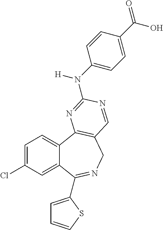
C1=C(Cl)C=C2C(=C1)C1=C(CN=C2C2=CC=CS2)C=NC(N(C2=CC=C(C(=O)O)C=C2)[H])=N1
